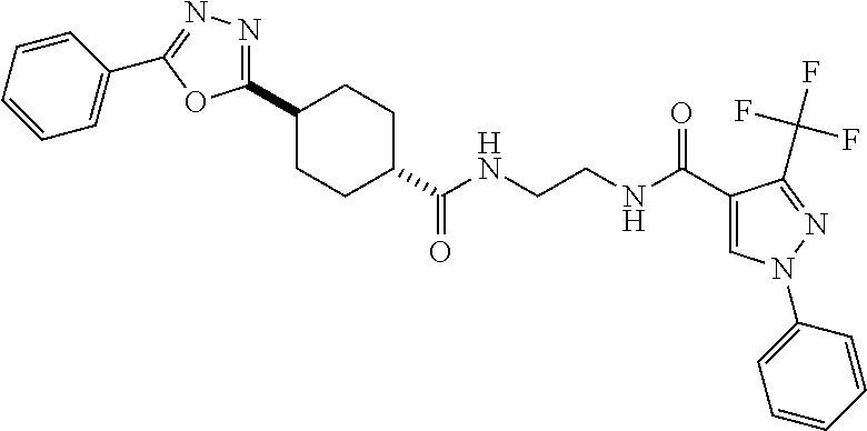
C1CC(C(NCCNC(C2=CN(C3=CC=CC=C3)N=C2C(F)(F)F)=O)=O)CCC1C1=NN=C(C2=CC=CC=C2)O1
